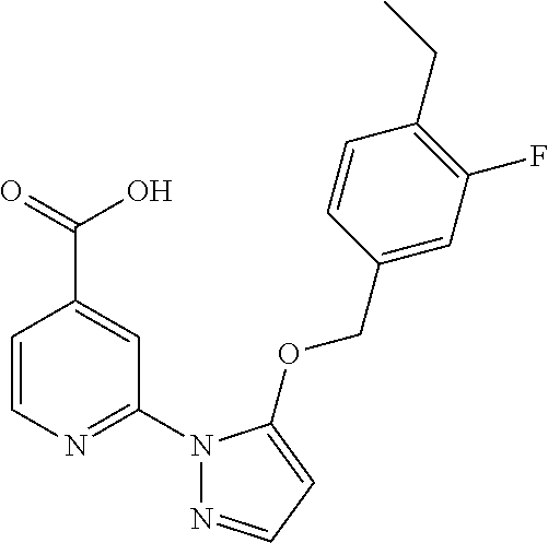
C1=CN=C(N2N=CC=C2OCC2=CC(F)=C(CC)C=C2)C=C1C(=O)O
